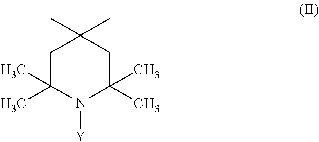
C1C(C)(C)N([Y])C(C)(C)CC1(C)C
